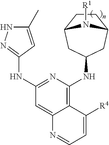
C12=C(NC3CC4CCC(C3)N4[R1])N=C(NC3=NNC(C)=C3)C=C1N=CC=C2[R4]
